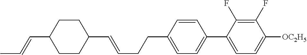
C1CC(C=CC)CCC1C=CCCC1=CC=C(C2=CC=C([OC2H5])C(F)=C2F)C=C1
